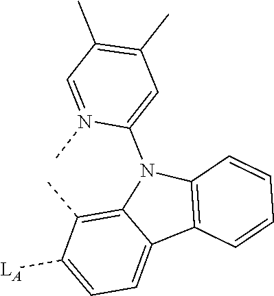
C12=C(C)C([LA])=CC=C1C1=C(N2C2=CC(C)=C(C)C=N2C)C=CC=C1
